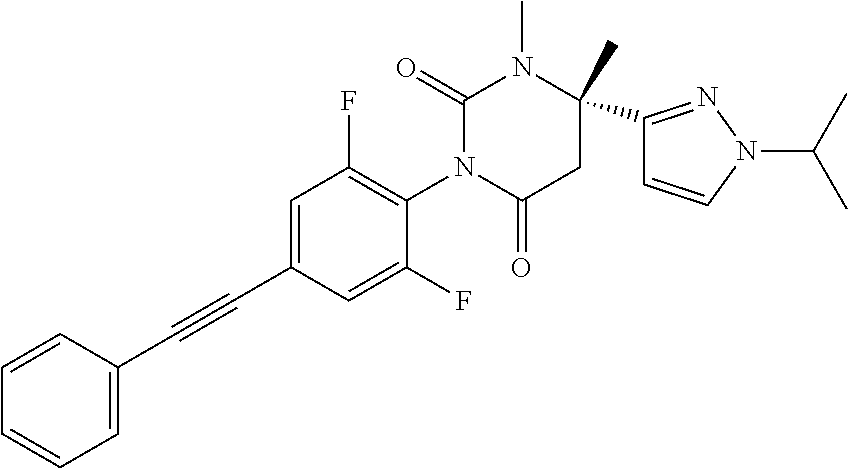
C1=C(C#CC2=CC(F)=C(N3C(=O)CC(C)(C4=NN(C(C)C)C=C4)N(C)C3=O)C(F)=C2)C=CC=C1
